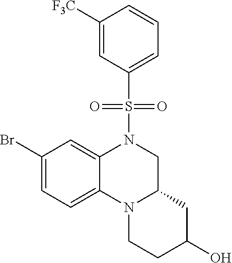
C1(Br)=CC=C2C(=C1)N(S(=O)(=O)C1=CC=CC([F3C])=C1)CC1N2CCC(O)C1
